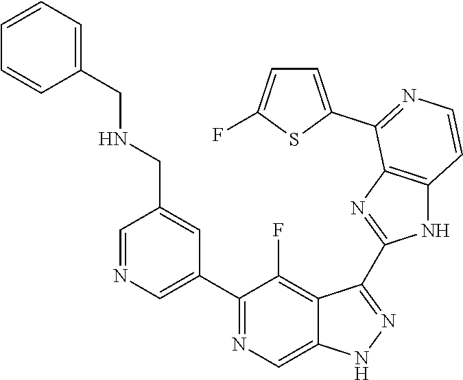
C1=NC=C(C2=NC=C3C(=C2F)C(C2=NC4=C(N2)C=CN=C4C2=CC=C(F)S2)=NN3)C=C1CNCC1=CC=CC=C1
